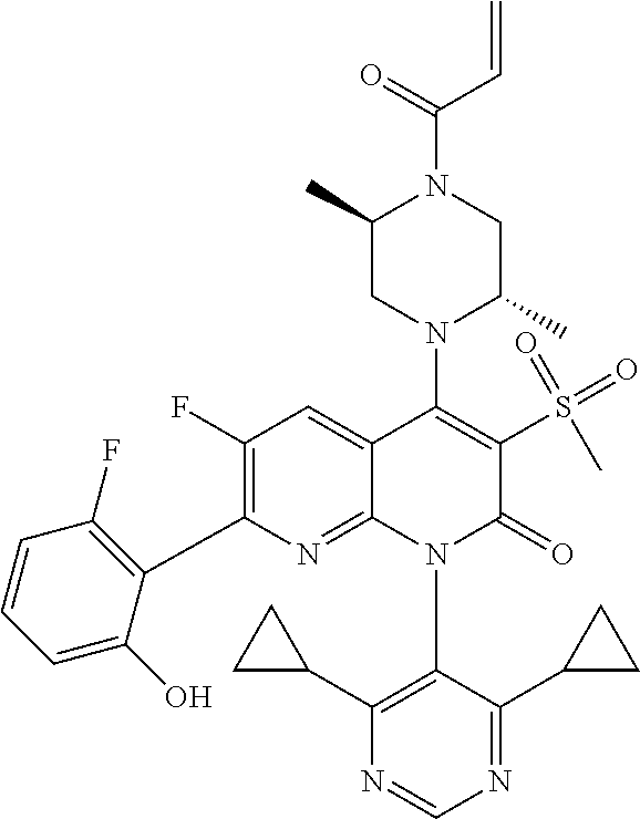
N1=CN=C(C2CC2)C(N2C(=O)C(S(=O)(=O)C)=C(N3C(C)CN(C(C=C)=O)C(C)C3)C3=CC(F)=C(C4=C(F)C=CC=C4O)N=C23)=C1C1CC1
